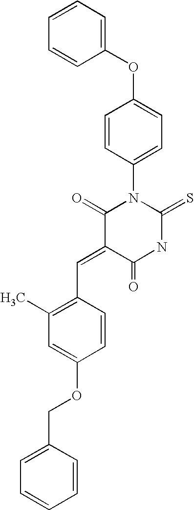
C1(OC2=CC=C(N3C(=O)C(=CC4=C(C)C=C(OCC5=CC=CC=C5)C=C4)C(=O)NC3=S)C=C2)=CC=CC=C1
